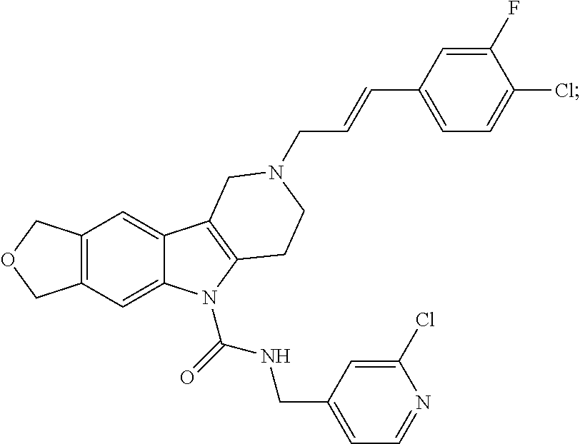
C12=C(C=C3C(=C1)N(C(=O)NCC1=CC=NC(Cl)=C1)C1=C3CN(CC=CC3=CC=C(Cl)C(F)=C3)CC1)COC2
